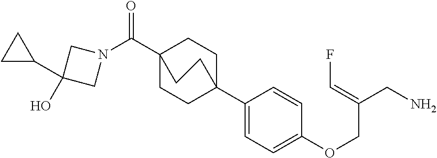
C1(C23CCC(C(N4CC(O)(C5CC5)C4)=O)(CC2)CC3)=CC=C(OCC(CN)=CF)C=C1
